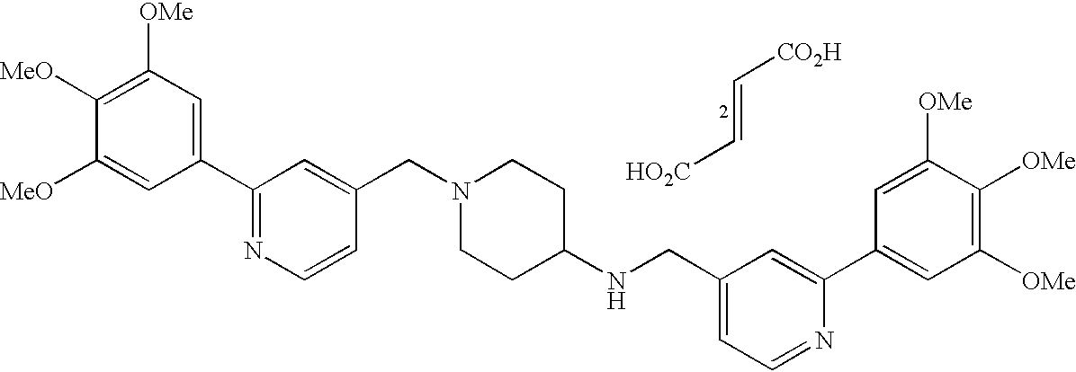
C1(C2=NC=CC(CN3CCC(NCC4=CC=NC(C5=CC([OMe])=C([OMe])C([OMe])=C5)=C4)CC3)=C2)=CC([OMe])=C([MeO])C([MeO])=C1.C(=C[HO2C])[CO2H]
